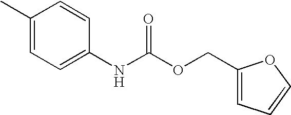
C1(C)=CC=C(NC(OCC2=CC=CO2)=O)C=C1
